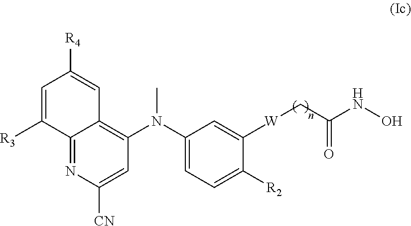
N(C)(C1=CC=C([R2])C([W]CC(NO)=O)=C1)C1=C2C(=NC([CN])=C1)C([R3])=CC([R4])=C2
